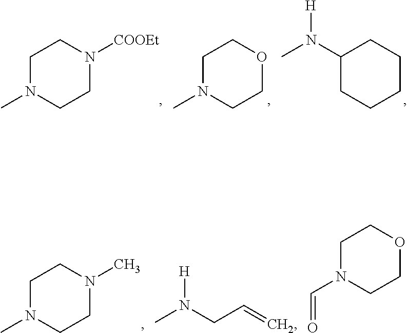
CN1CCN([COOEt])CC1.CN1CCOCC1.N(C1CCCCC1)(C)[H].CN1CCN(C)CC1.CN(CC=C)[H].C1COCCN1C=O
